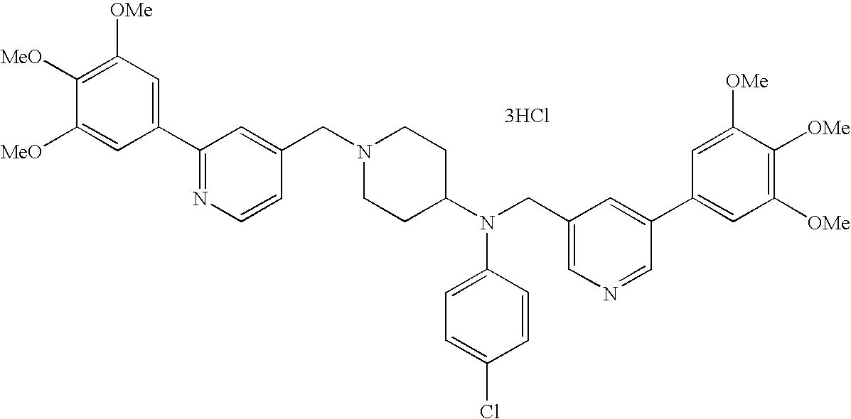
C1=C([MeO])C([MeO])=C([OMe])C=C1C1=NC=CC(CN2CCC(N(CC3=CN=CC(C4=CC([OMe])=C([OMe])C([OMe])=C4)=C3)C3=CC=C(Cl)C=C3)CC2)=C1.[3HCl]
